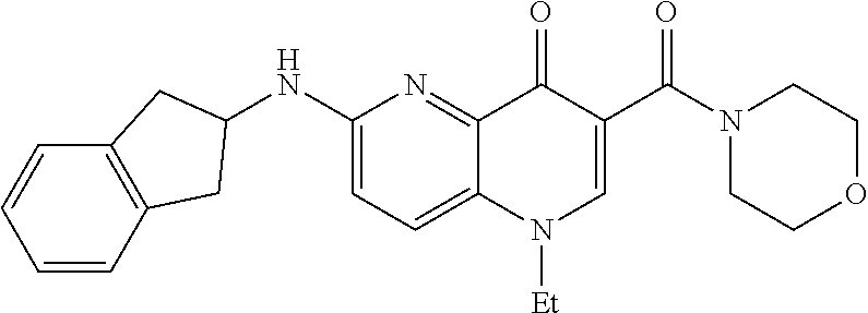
N1(C(C2=CN([Et])C3=CC=C(NC4CC5=C(C=CC=C5)C4)N=C3C2=O)=O)CCOCC1
